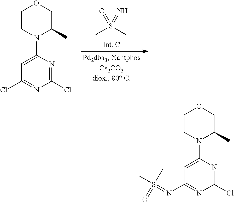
CS(C)(=O)=N.C1=C(N2CCOCC2C)N=C(Cl)N=C1Cl.C1=C(N2CCOCC2C)N=C(Cl)N=C1N=S(C)(C)=O
